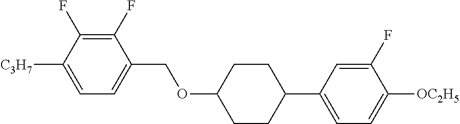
C1(F)=C(F)C([C3H7])=CC=C1COC1CCC(C2=CC=C([OC2H5])C(F)=C2)CC1
